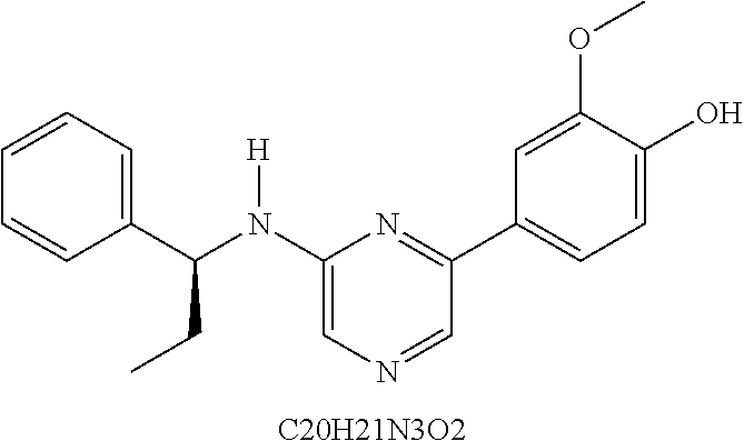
C1=CC=C(C(N(C2=CN=CC(C3=CC=C(O)C(OC)=C3)=N2)[H])CC)C=C1.[C20H21N3O2]
